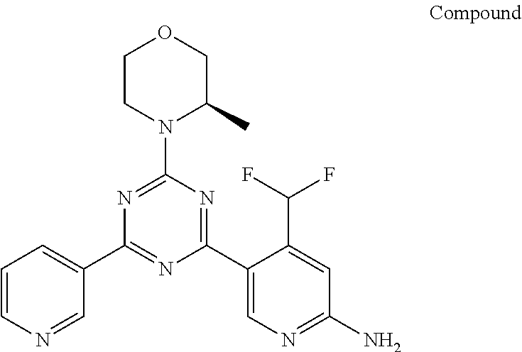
C1(C2=CN=C(N)C=C2C(F)F)=NC(N2C(C)COCC2)=NC(C2=CC=CN=C2)=N1
